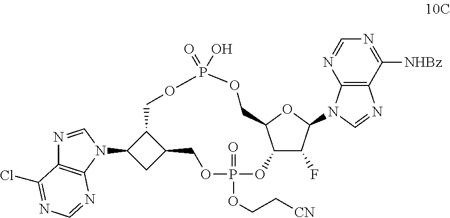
C12C(N3C=NC4=C3N=CN=C4Cl)CC1COP(=O)(OCC[CN])OC1C(F)C(N3C4=C(N=C3)C([NHBz])=NC=N4)OC1COP(=O)(O)OC2
